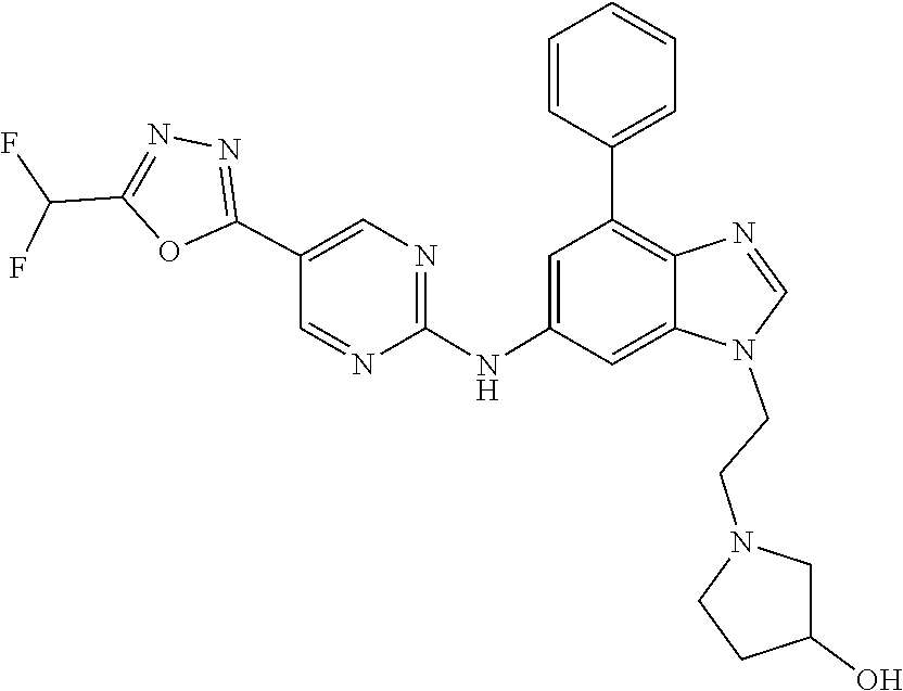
C1C(O)CN(CCN2C=NC3=C(C4=CC=CC=C4)C=C(NC4=NC=C(C5=NN=C(C(F)F)O5)C=N4)C=C23)C1
